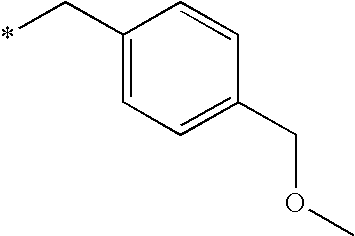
C1(C*)=CC=C(COC)C=C1
